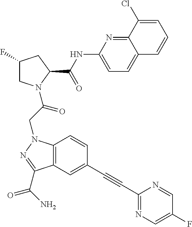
C1(NC(C2CC(F)CN2C(CN2C3=C(C(C(N)=O)=N2)C=C(C#CC2=NC=C(F)C=N2)C=C3)=O)=O)=CC=C2C(=N1)C(Cl)=CC=C2
